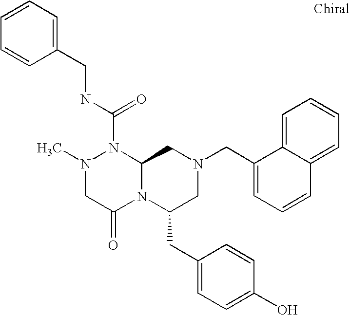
N1(C(NCC2=CC=CC=C2)=O)N(C)CC(=O)N2C1CN(CC1=CC=CC3=CC=CC=C13)CC2CC1=CC=C(O)C=C1
